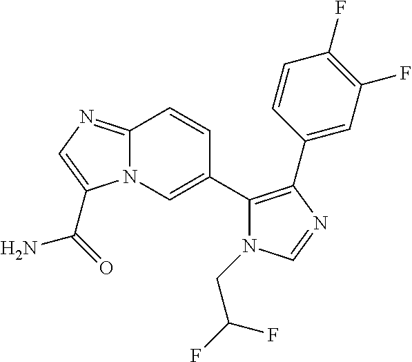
C12=NC=C(C(=O)N)N1C=C(C1=C(C3=CC(F)=C(F)C=C3)N=CN1CC(F)F)C=C2
